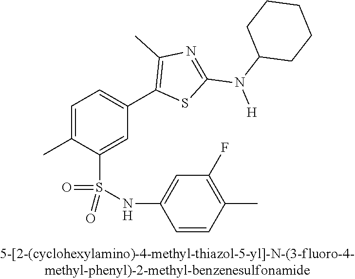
C1=C(C)C(S(NC2=CC(F)=C(C)C=C2)(=O)=O)=CC(C2=C(C)N=C(N(C3CCCCC3)[H])S2)=C1
